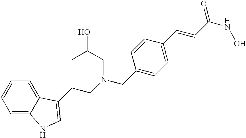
C(C1=CC=C(C=CC(NO)=O)C=C1)N(CCC1=CNC2=CC=CC=C21)CC(O)C
